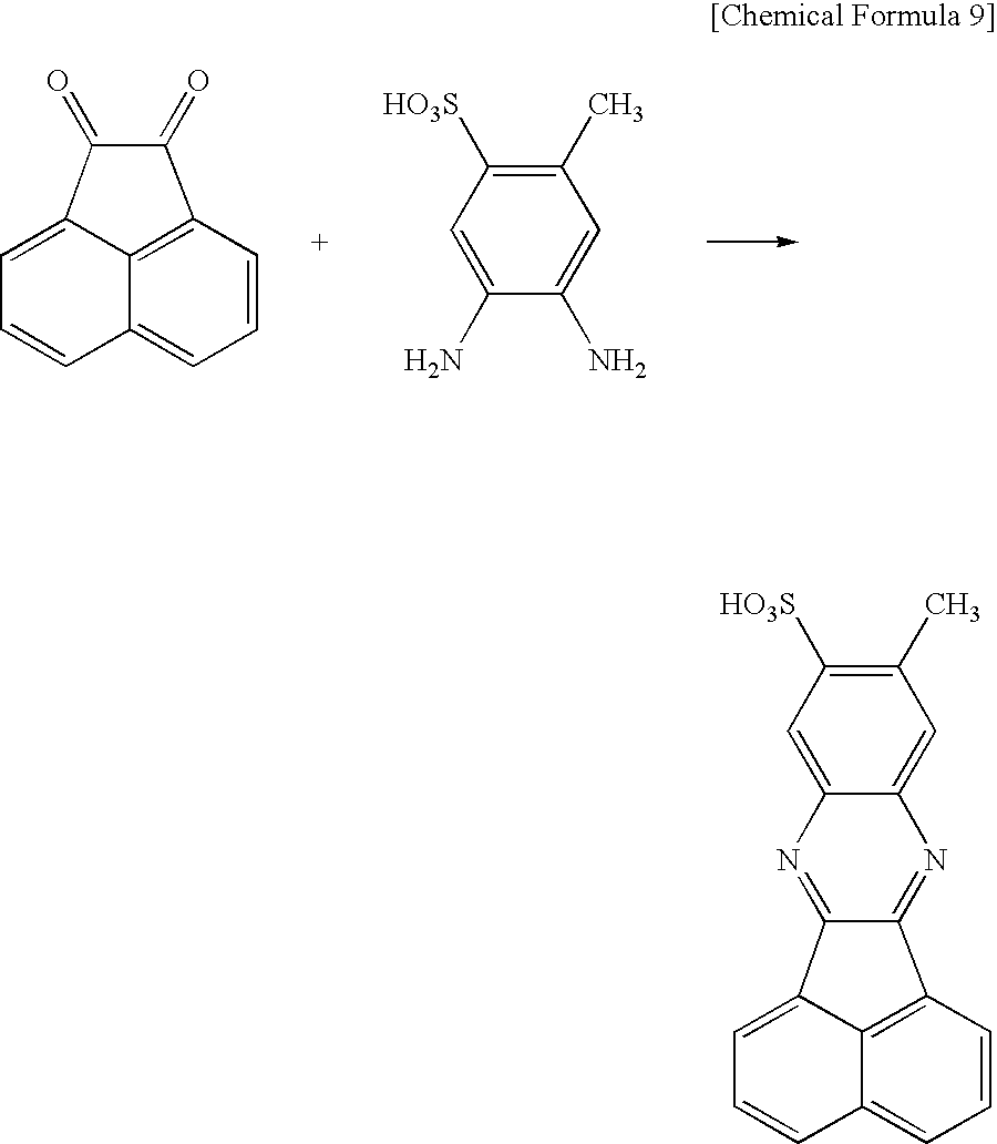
C1(=O)C2=CC=CC3=CC=CC(=C32)C1=O.C1(C)=C([HO3S])C=C(N)C(N)=C1.C12=NC3=CC([HO3S])=C(C)C=C3N=C1C1=C3C(=CC=C1)C=CC=C23
